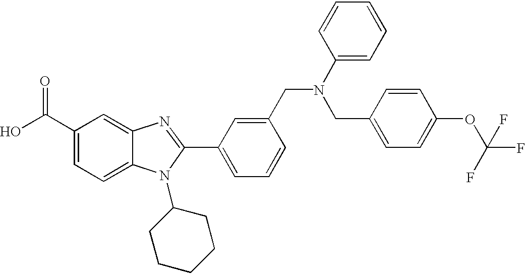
OC(C1=CC=C2C(=C1)N=C(C1=CC=CC(CN(C3=CC=CC=C3)CC3=CC=C(OC(F)(F)F)C=C3)=C1)N2C1CCCCC1)=O
